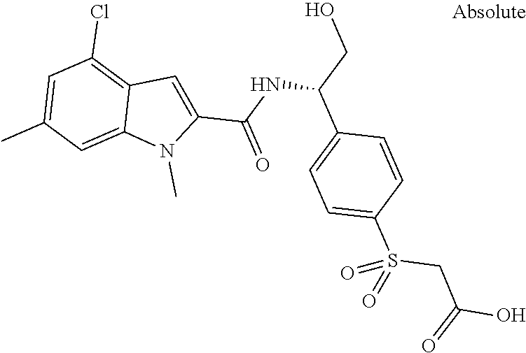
C1=C(S(CC(O)=O)(=O)=O)C=CC(C(CO)NC(=O)C2=CC3=C(Cl)C=C(C)C=C3N2C)=C1
